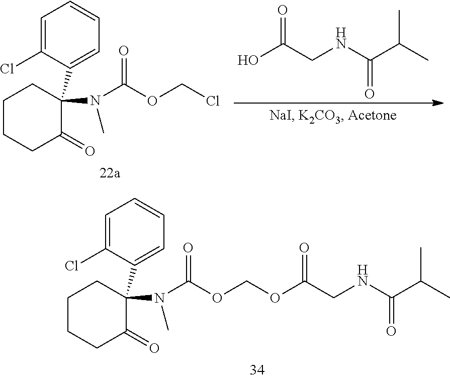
C1=C(Cl)C(C2(N(C(=O)OCOC(CNC(C(C)C)=O)=O)C)C(=O)CCCC2)=CC=C1.C1=C(Cl)C(C2(N(C(=O)OCCl)C)C(=O)CCCC2)=CC=C1.OC(CNC(C(C)C)=O)=O
